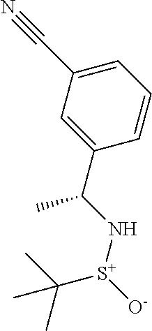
C1=C(C(N[S+]([O-])C(C)(C)C)C)C=CC=C1C#N
